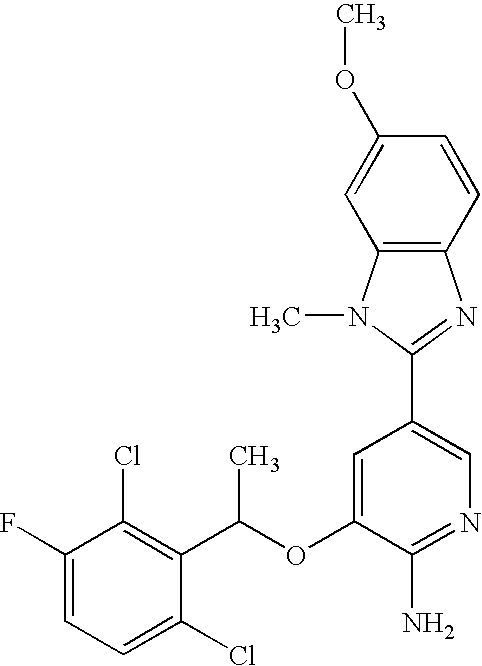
C1=C(F)C(Cl)=C(C(OC2=CC(C3=NC4=C(N3C)C=C(OC)C=C4)=CN=C2N)C)C(Cl)=C1
